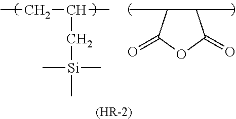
CCC(C)C[Si](C)(C)C.CC1C(=O)OC(=O)C1C.[(HR-2)]
